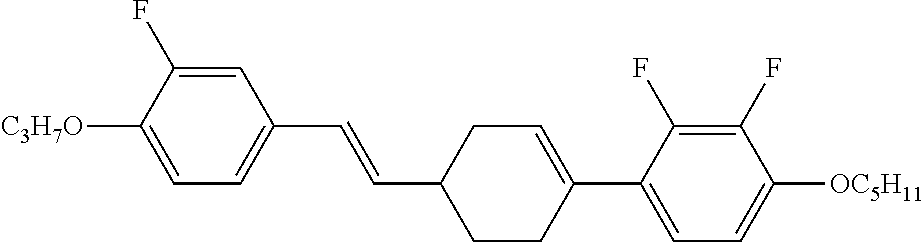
C1=C(F)C([C3H7O])=CC=C1C=CC1CCC(C2=CC=C([OC5H11])C(F)=C2F)=CC1
